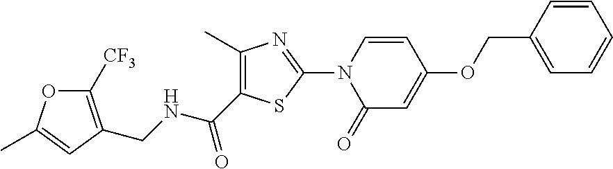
C1=CN(C2=NC(C)=C(C(NCC3=C([CF3])OC(C)=C3)=O)S2)C(=O)C=C1OCC1=CC=CC=C1
